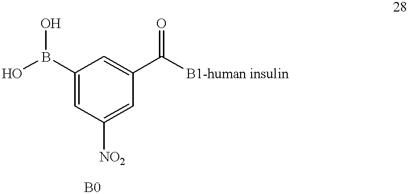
OB(C1=CC([NO2])=CC(C([B1-human insulin])=O)=C1)O
